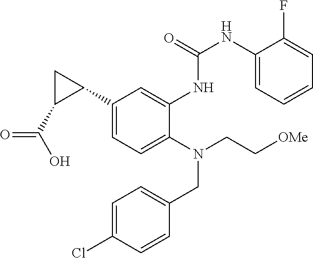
C1(C2CC2C(O)=O)=CC=C(N(CC2=CC=C(Cl)C=C2)CC[OMe])C(NC(=O)NC2=CC=CC=C2F)=C1
